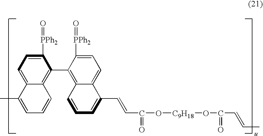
C1([PPh2]=O)=CC=C2C(=C1C1=C3C(=CC=C1[PPh2]=O)C(C=CC(=O)O[C9H18]OC(C=CC)=O)=CC=C3)C=CC=C2C
